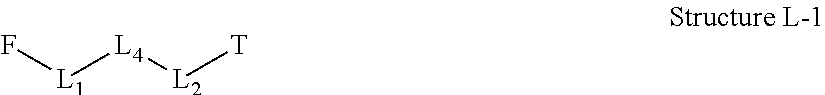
F[L1][L4][L2][T]
